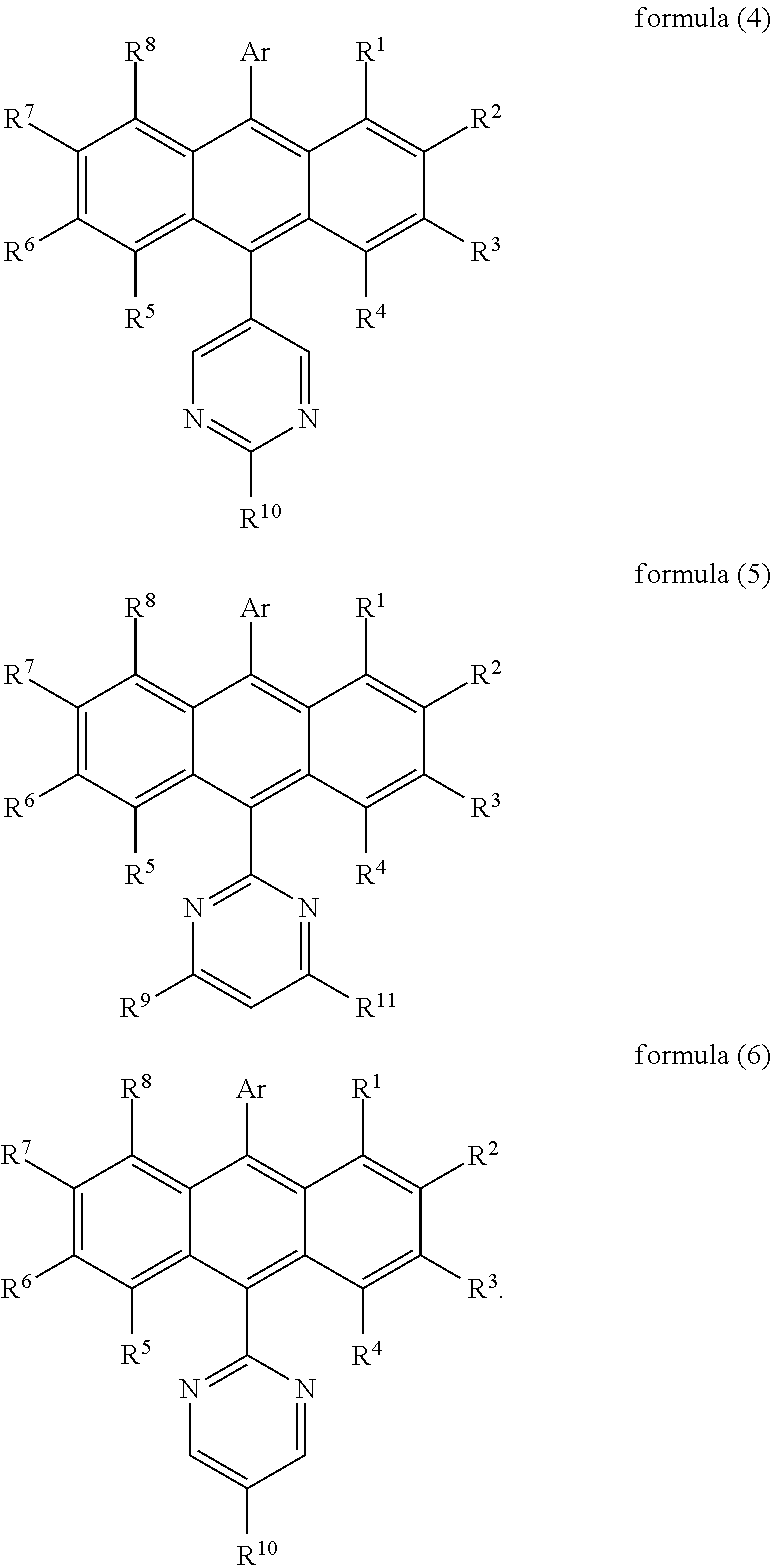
C1([R7])=C([R6])C([R5])=C2C(=C1[R8])C([Ar])=C1C(=C2C2=CN=C([R10])N=C2)C([R4])=C([R3])C([R2])=C1[R1].C1([R7])=C([R6])C([R5])=C2C(=C1[R8])C([Ar])=C1C(=C2C2=NC([R9])=CC([R11])=N2)C([R4])=C([R3])C([R2])=C1[R1].C1([R7])=C([R6])C([R5])=C2C(=C1[R8])C([Ar])=C1C(=C2C2=NC=C([R10])C=N2)C([R4])=C([R3])C([R2])=C1[R1]
